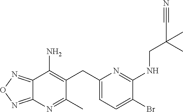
C12=NON=C1N=C(C)C(CC1=CC=C(Br)C(NCC(C)(C#N)C)=N1)=C2N
